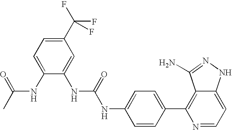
N(C(NC1=CC=C(C2=C3C(=CC=N2)NN=C3N)C=C1)=O)C1=CC(C(F)(F)F)=CC=C1NC(C)=O
